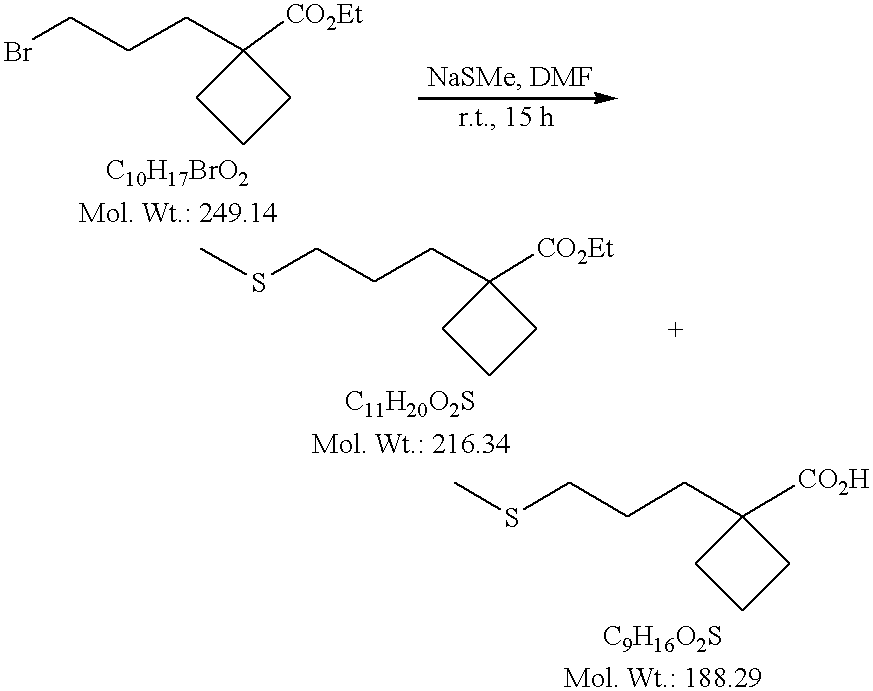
C1([CO2Et])(CCCBr)CCC1.C1([CO2Et])(CCCSC)CCC1.C1([CO2H])(CCCSC)CCC1
